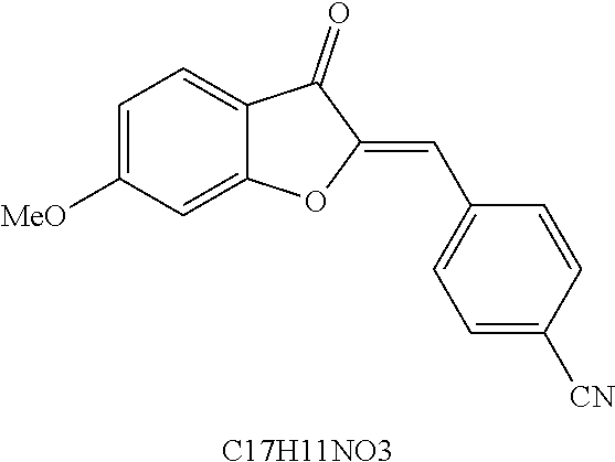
C1=C([MeO])C=C2C(=C1)C(=O)C(=CC1=CC=C([CN])C=C1)O2.[C17H11NO3]
